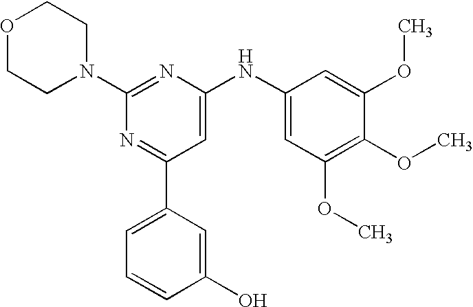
C1(N2CCOCC2)=NC(NC2=CC(OC)=C(OC)C(OC)=C2)=CC(C2=CC=CC(O)=C2)=N1
